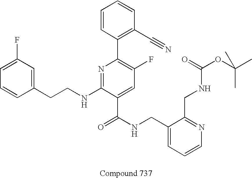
C1=CC(CCNC2=NC(C3=C(C#N)C=CC=C3)=C(F)C=C2C(NCC2=CC=CN=C2CNC(OC(C)(C)C)=O)=O)=CC(F)=C1
